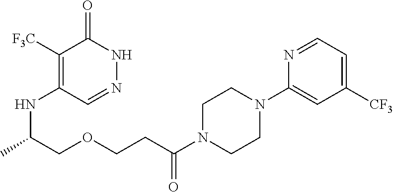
C1([F3C])=C(NC(C)COCCC(N2CCN(C3=CC([CF3])=CC=N3)CC2)=O)C=NNC1=O
